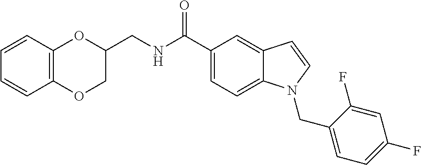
C1(CNC(C2=CC=C3C(=C2)C=CN3CC2=CC=C(F)C=C2F)=O)OC2=C(OC1)C=CC=C2
